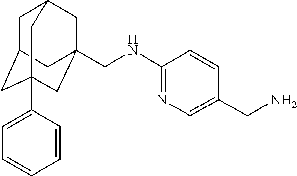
C1C2CC3(C4=CC=CC=C4)CC(CNC4=NC=C(CN)C=C4)(CC1C3)C2
